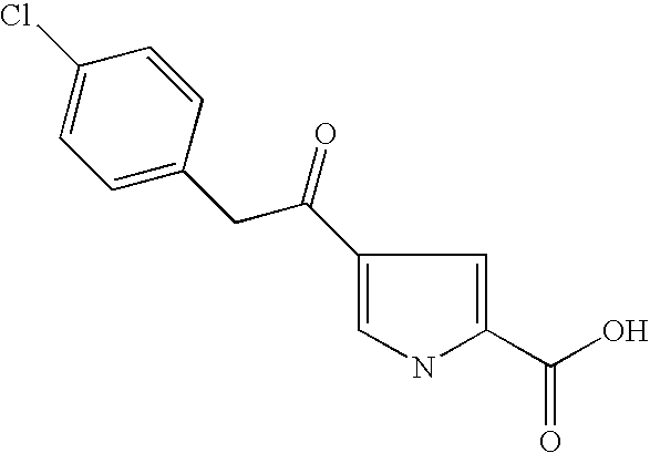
C1(C(=O)CC2=CC=C(Cl)C=C2)=CNC(C(O)=O)=C1
